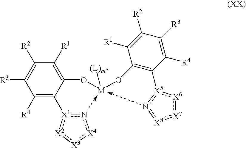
C1([R4])=C([X1]2n[X4]:[X3]:[X2]:2)C(O[M]([(L)m])OC2=C([X5]3:[X6]:[X7]:[X8]n3)C([R4])=C([R3])C([R2])=C2[R1])=C([R1])C([R2])=C1[R3]
